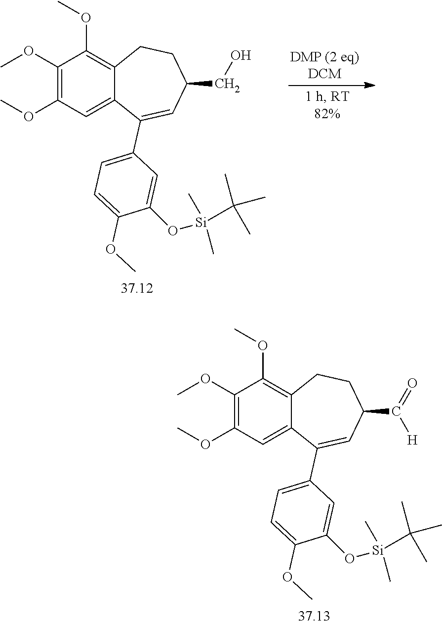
C1(OC)=C(OC)C=C2C(=C1OC)CCC(CO)C=C2C1=CC=C(OC)C(O[Si](C)(C)C(C)(C)C)=C1.C1(OC)=C(OC)C=C2C(=C1OC)CCC(C(=O)[H])C=C2C1=CC=C(OC)C(O[Si](C)(C)C(C)(C)C)=C1
